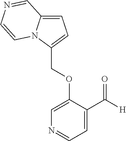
C(OC1=CN=CC=C1C([H])=O)C1=CC=C2N1C=CN=C2
